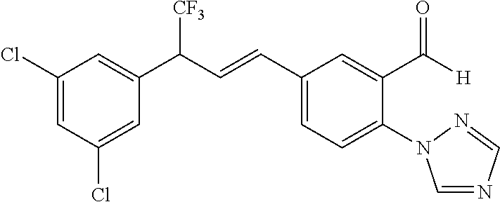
C1=C(Cl)C=C(Cl)C=C1C(C=CC1=CC=C(N2C=NC=N2)C(C([H])=O)=C1)[CF3]
